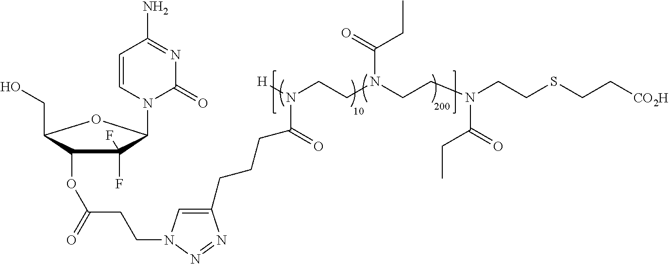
C(C(N([H])CCN(CCN(CCSCC[CO2H])C(=O)CC)C(=O)CC)=O)CCC1=CN(CCC(OC2C(F)(F)C(N3C(=O)N=C(N)C=C3)OC2CO)=O)N=N1
